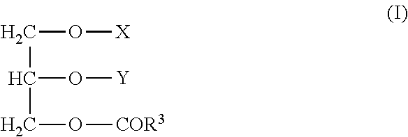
C(C(CO[COR3])O[Y])O[X]
